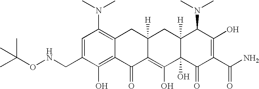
N(CC1=CC(N(C)C)=C2C(=C1O)C(=O)C1=C(O)C3(O)C([H])(CC1([H])C2)C(N(C)C)C(O)=C(C(N)=O)C3=O)OC(C)(C)C
